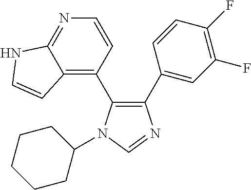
C1(C2=CC(F)=C(F)C=C2)=C(C2=C3C(=NC=C2)NC=C3)N(C2CCCCC2)C=N1
